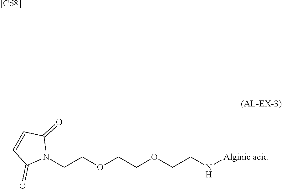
N1(CCOCCOCCN[Alginic acid])C(=O)C=CC1=O.[[C68]]
